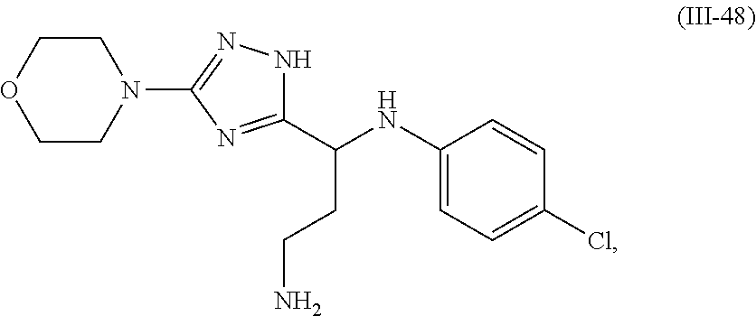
C1(C(CCN)NC2=CC=C(Cl)C=C2)=NC(N2CCOCC2)=NN1
